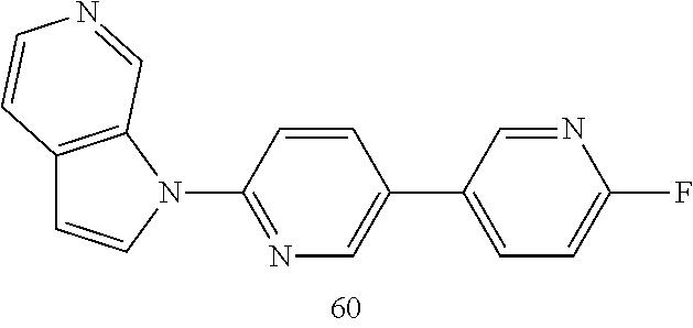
C12=C(N(C3=NC=C(C4=CC=C(F)N=C4)C=C3)C=C1)C=NC=C2
